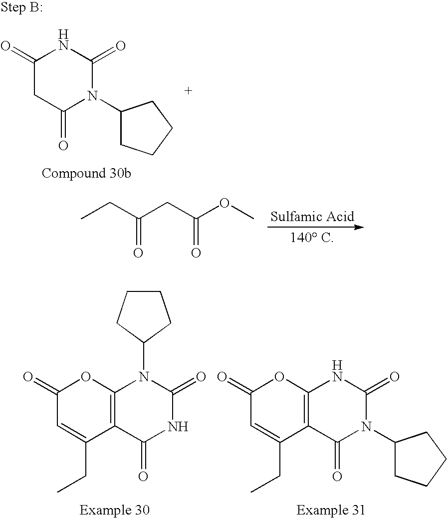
CCC(CC(OC)=O)=O.C1(=O)C=C(CC)C2=C(O1)NC(=O)N(C1CCCC1)C2=O.C1(=O)C=C(CC)C2=C(O1)N(C1CCCC1)C(=O)NC2=O.C1(=O)CC(=O)N(C2CCCC2)C(=O)N1
